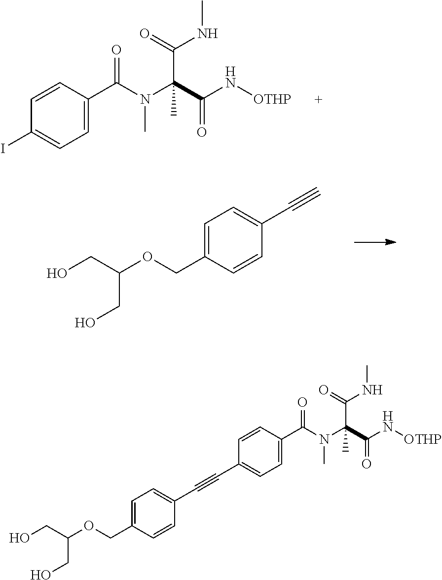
C1=CC(C(N(C(C(N[OTHP])=O)(C(NC)=O)C)C)=O)=CC=C1I.C1=C(COC(CO)CO)C=CC(C#C)=C1.C1=C(COC(CO)CO)C=CC(C#CC2=CC=C(C(N(C(C(N[OTHP])=O)(C(NC)=O)C)C)=O)C=C2)=C1
